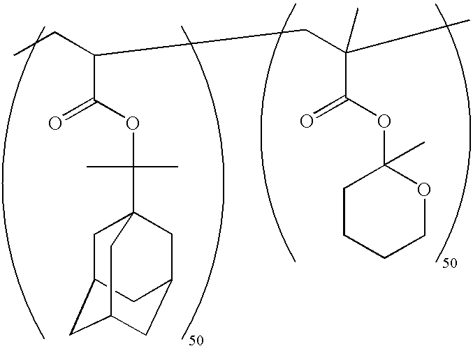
C(C(OC(C)(C12CC3CC(CC(C1)C3)C2)C)=O)(CC)CC(C(OC1(C)CCCCO1)=O)(C)C
